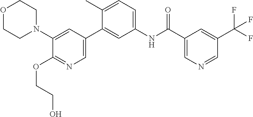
C1(N2CCOCC2)=CC(C2=CC(NC(C3=CN=CC(C(F)(F)F)=C3)=O)=CC=C2C)=CN=C1OCCO
